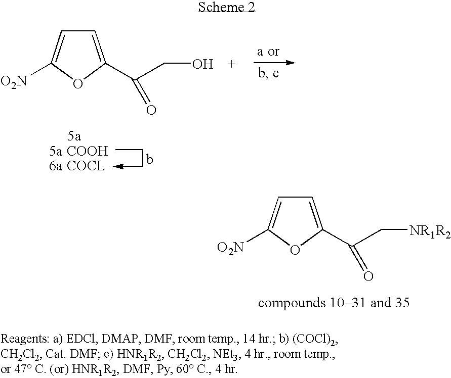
C1=C(C(CO)=O)OC([O2N])=C1.C1=C(C(C[NR1R2])=O)OC([O2N])=C1
